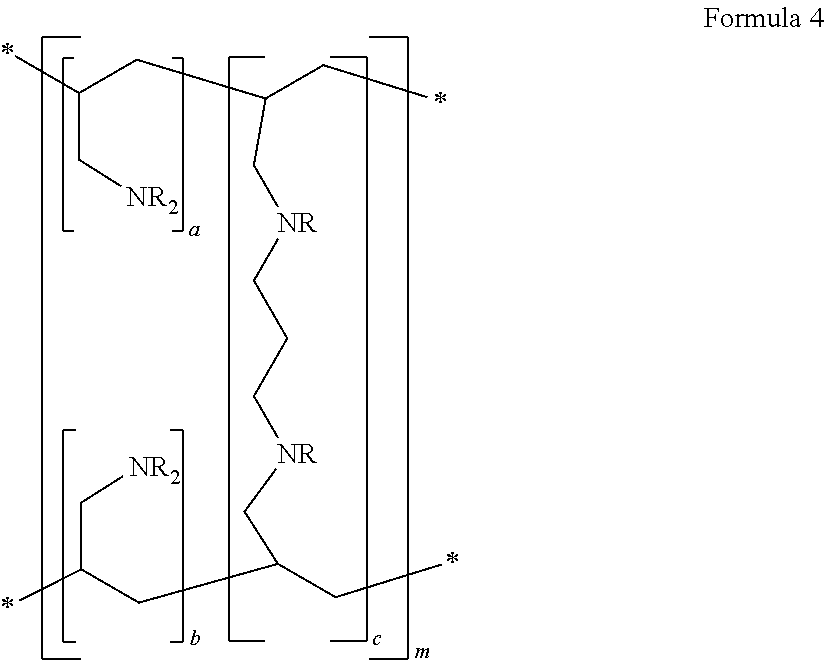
C(C[NR2])(CC(C*)C[NR]CCC[NR]CC(CC(C[NR2])*)C*)*
